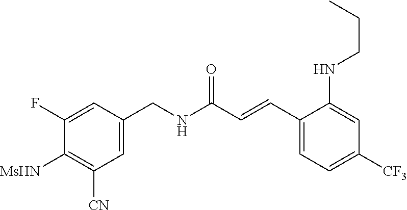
C1(F)=CC(CNC(C=CC2=CC=C([CF3])C=C2NCCC)=O)=CC([CN])=C1[MsHN]
